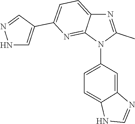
C1=C2C(=NC(C3=CNN=C3)=C1)N(C1=CC=C3C(=C1)N=CN3)C(C)=N2
